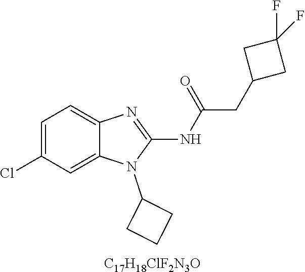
C1=C(Cl)C=C2C(=C1)N=C(NC(CC1CC(F)(F)C1)=O)N2C1CCC1.[C17H18ClF2N3O]
